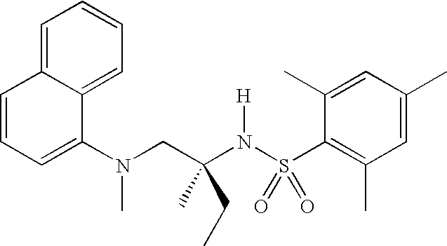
C1=CC=C(N(CC(N(S(C2=C(C)C=C(C)C=C2C)(=O)=O)[H])(C)CC)C)C2=CC=CC=C12
